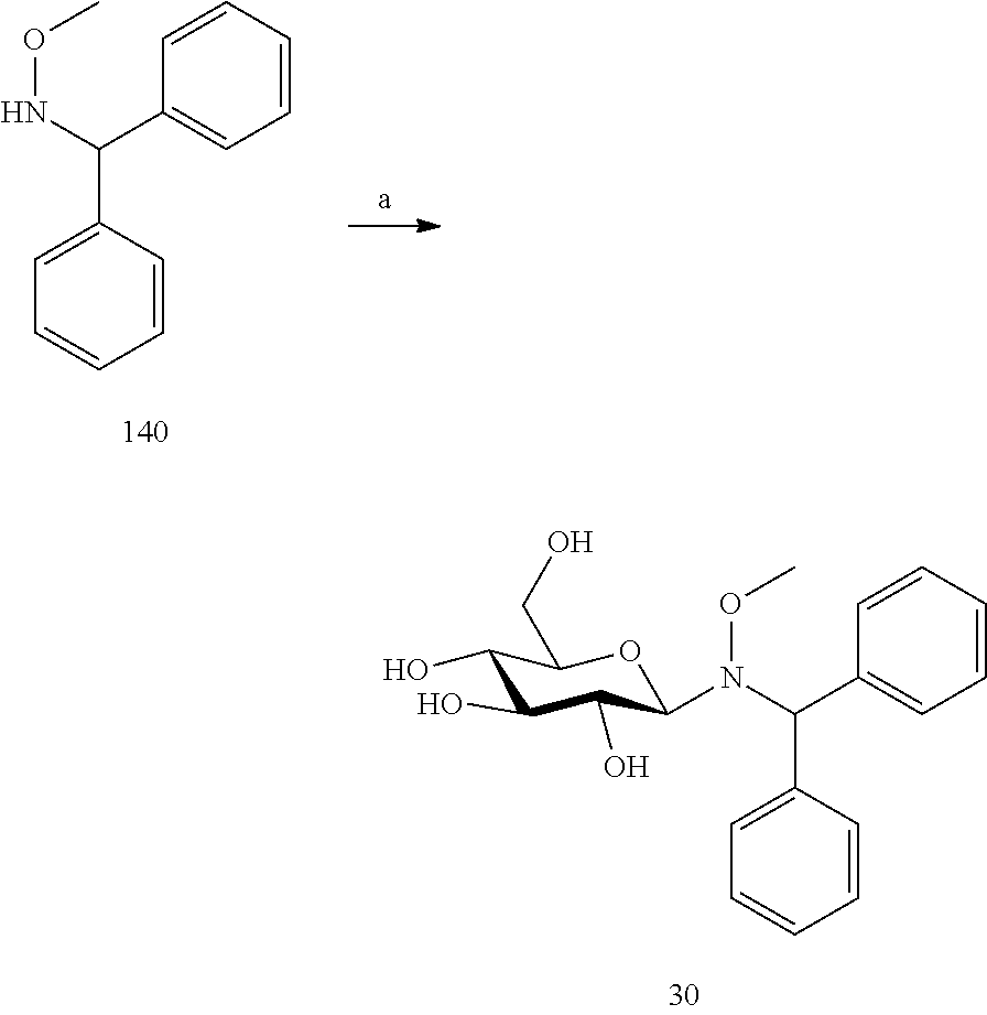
C1=CC=CC(C(NOC)C2=CC=CC=C2)=C1.C1(O)C(O)C(O)C(N(C(C2=CC=CC=C2)C2=CC=CC=C2)OC)OC1CO
